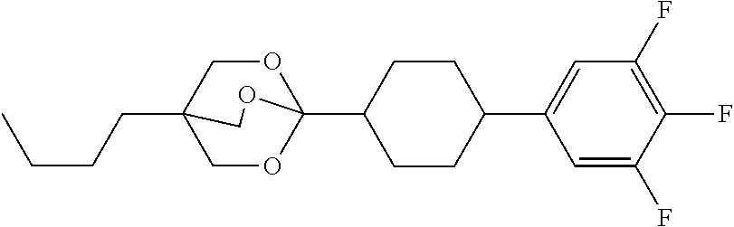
C(CCC)C12COC(C3CCC(C4=CC(F)=C(F)C(F)=C4)CC3)(OC1)OC2
